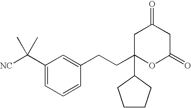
C1C(CCC2=CC(C([NC])(C)C)=CC=C2)(C2CCCC2)OC(=O)CC1=O
